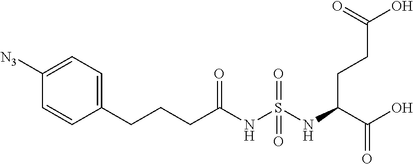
C(C1=CC=C([N3])C=C1)CCC(NS(NC(C(O)=O)CCC(O)=O)(=O)=O)=O
